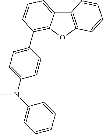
C1=CC=CC(N(C2=CC=C(C3=C4C(=CC=C3)C3=C(O4)C=CC=C3)C=C2)C)=C1
